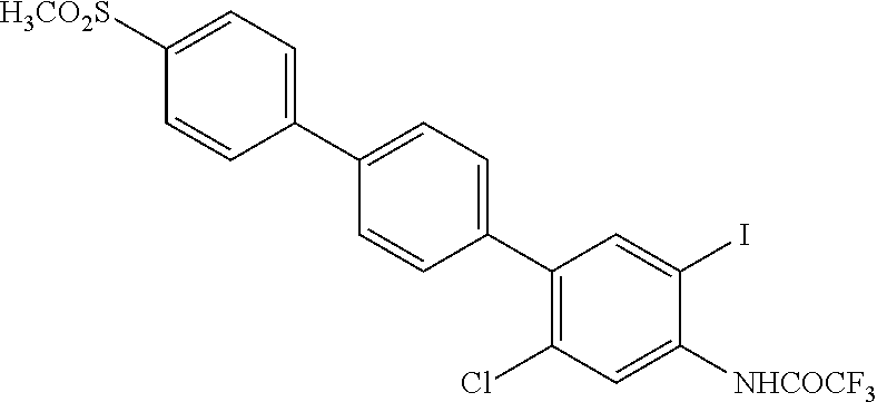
C1(C2=CC=C(C3=C(Cl)C=C([NHCOCF3])C(I)=C3)C=C2)=CC=C([H3CO2S])C=C1
